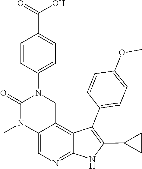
C1(C(=O)O)=CC=C(N2CC3=C4C(C5=CC=C(OC)C=C5)=C(C5CC5)NC4=NC=C3N(C)C2=O)C=C1
